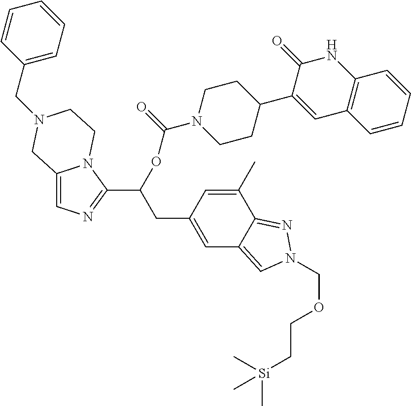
C12=CN=C(C(OC(N3CCC(C4=CC5=C(NC4=O)C=CC=C5)CC3)=O)CC3=CC4=CN(COCC[Si](C)(C)C)N=C4C(C)=C3)N1CCN(CC1=CC=CC=C1)C2
